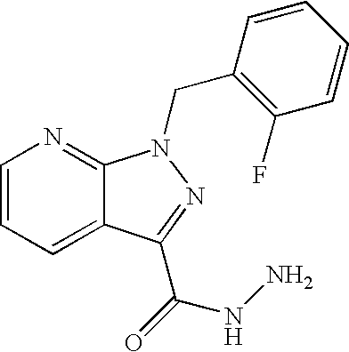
C1=CC=C2C(=N1)N(CC1=C(F)C=CC=C1)N=C2C(NN)=O
